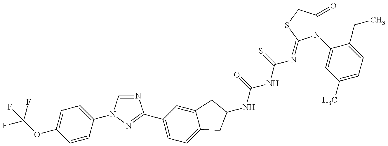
C(OC1=CC=C(N2C=NC(C3=CC=C4C(=C3)CC(NC(=O)NC(=S)N=C3N(C5=CC(C)=CC=C5CC)C(=O)CS3)C4)=N2)C=C1)(F)(F)F
